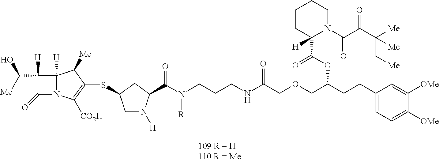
C1([H])(C([Me])O)C(=O)N2C1([H])C([Me])C(SC1CN([H])C(C(=O)N(CCCNC(COCC(CCC3=CC=C([OMe])C([OMe])=C3)OC(C3([H])N(C(=O)C(=O)C([Me])(C[Me])[Me])CCCC3)=O)=O)[R])C1)=C2[CO2H]
